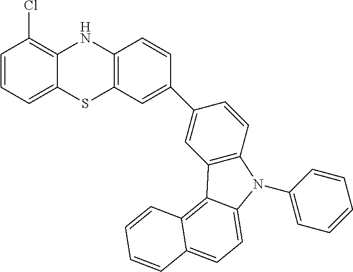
C1=CC=C2C(=C1Cl)NC1=C(S2)C=C(C2=CC3=C(C=C2)N(C2=CC=CC=C2)C2=CC=C4C(=C32)C=CC=C4)C=C1
